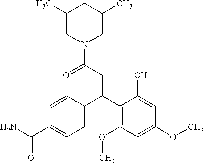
C1=CC(C(C2=C(OC)C=C(OC)C=C2O)CC(=O)N2CC(C)CC(C)C2)=CC=C1C(N)=O
